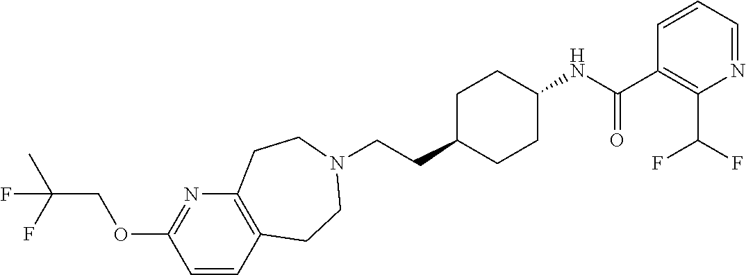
C1C(CCN2CCC3=C(CC2)C=CC(OCC(C)(F)F)=N3)CCC(NC(C2=C(C(F)F)N=CC=C2)=O)C1
